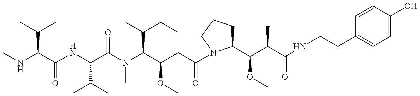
N(C(C(C)C)C(NC(C(N(C(C(CC(=O)N1C(C(C(C(NCCC2=CC=C(O)C=C2)=O)C)OC)CCC1)OC)C(C)CC)C)=O)C(C)C)=O)C
